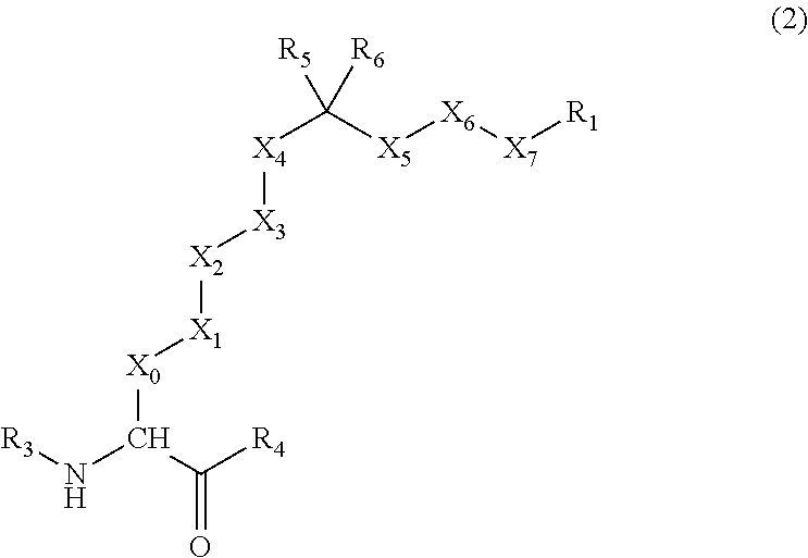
[R3]NC(C([R4])=O)[X0][X1][X2][X3][X4]C([R6])([X5][X6][X7][R1])[R5]
